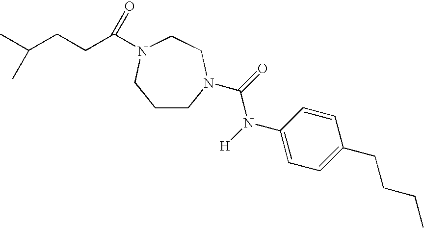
C1CN(C(=O)N([H])C2=CC=C(CCCC)C=C2)CCN(C(CCC(C)C)=O)C1
